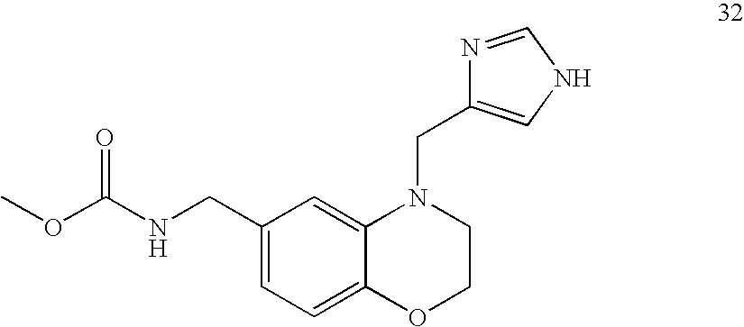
C1(CNC(OC)=O)=CC=C2C(=C1)N(CC1=CNC=N1)CCO2
